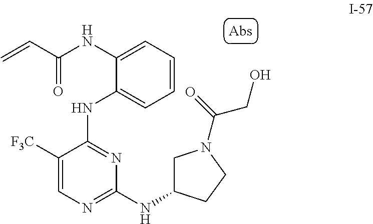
C1([F3C])=CN=C(NC2CN(C(=O)CO)CC2)N=C1NC1=CC=CC=C1NC(C=C)=O
